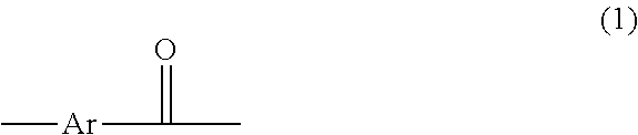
O=C(C)[Ar]C
